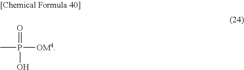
O=P(O)([OM4])C
